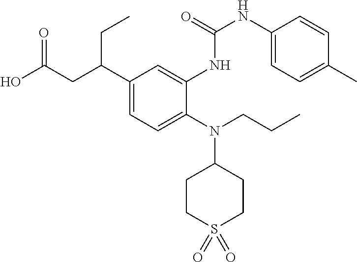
C1(C(CC(O)=O)CC)=CC=C(N(CCC)C2CCS(=O)(=O)CC2)C(NC(NC2=CC=C(C)C=C2)=O)=C1
